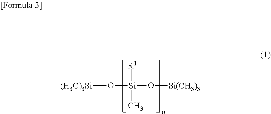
[(H3C)3Si]O[Si](O[Si(CH3)3])([R1])C
